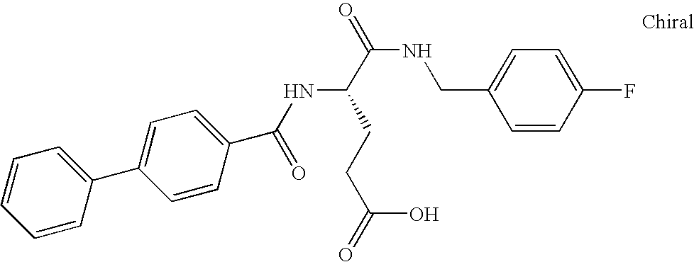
C1=CC(C2=CC=C(C(=O)NC(C(NCC3=CC=C(F)C=C3)=O)CCC(=O)O)C=C2)=CC=C1
